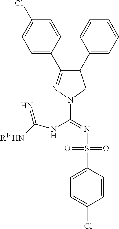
C1(C2=CC=CC=C2)C(C2=CC=C(Cl)C=C2)=NN(C(=NS(C2=CC=C(Cl)C=C2)(=O)=O)NC([R14HN])=N)C1
